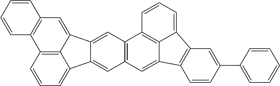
C12=C3C(=CC=C1)C1=CC4=C(C=C1C3=CC1=C2C=CC=C1)C1=C2C(=C4)C3=C(C2=CC=C1)C=C(C1=CC=CC=C1)C=C3
